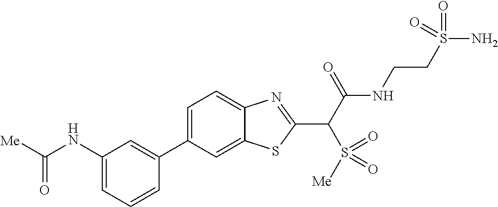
C1(C2=CC(NC([Me])=O)=CC=C2)=CC=C2C(=C1)SC(C(C(NCCS(N)(=O)=O)=O)S(=O)([Me])=O)=N2
